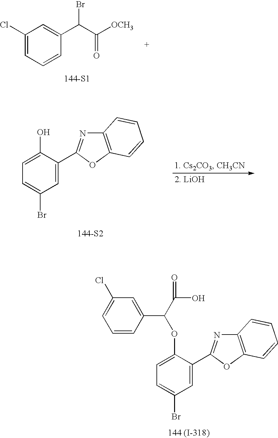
C1(Cl)=CC=CC(C(C([OCH3])=O)Br)=C1.[144-S1].C1=C(C2=NC3=C(O2)C=CC=C3)C(OC(C(O)=O)C2=CC(Cl)=CC=C2)=CC=C1Br.[144 (I-318)].C1=C(C2=NC3=C(O2)C=CC=C3)C(O)=CC=C1Br.[144-S2]
